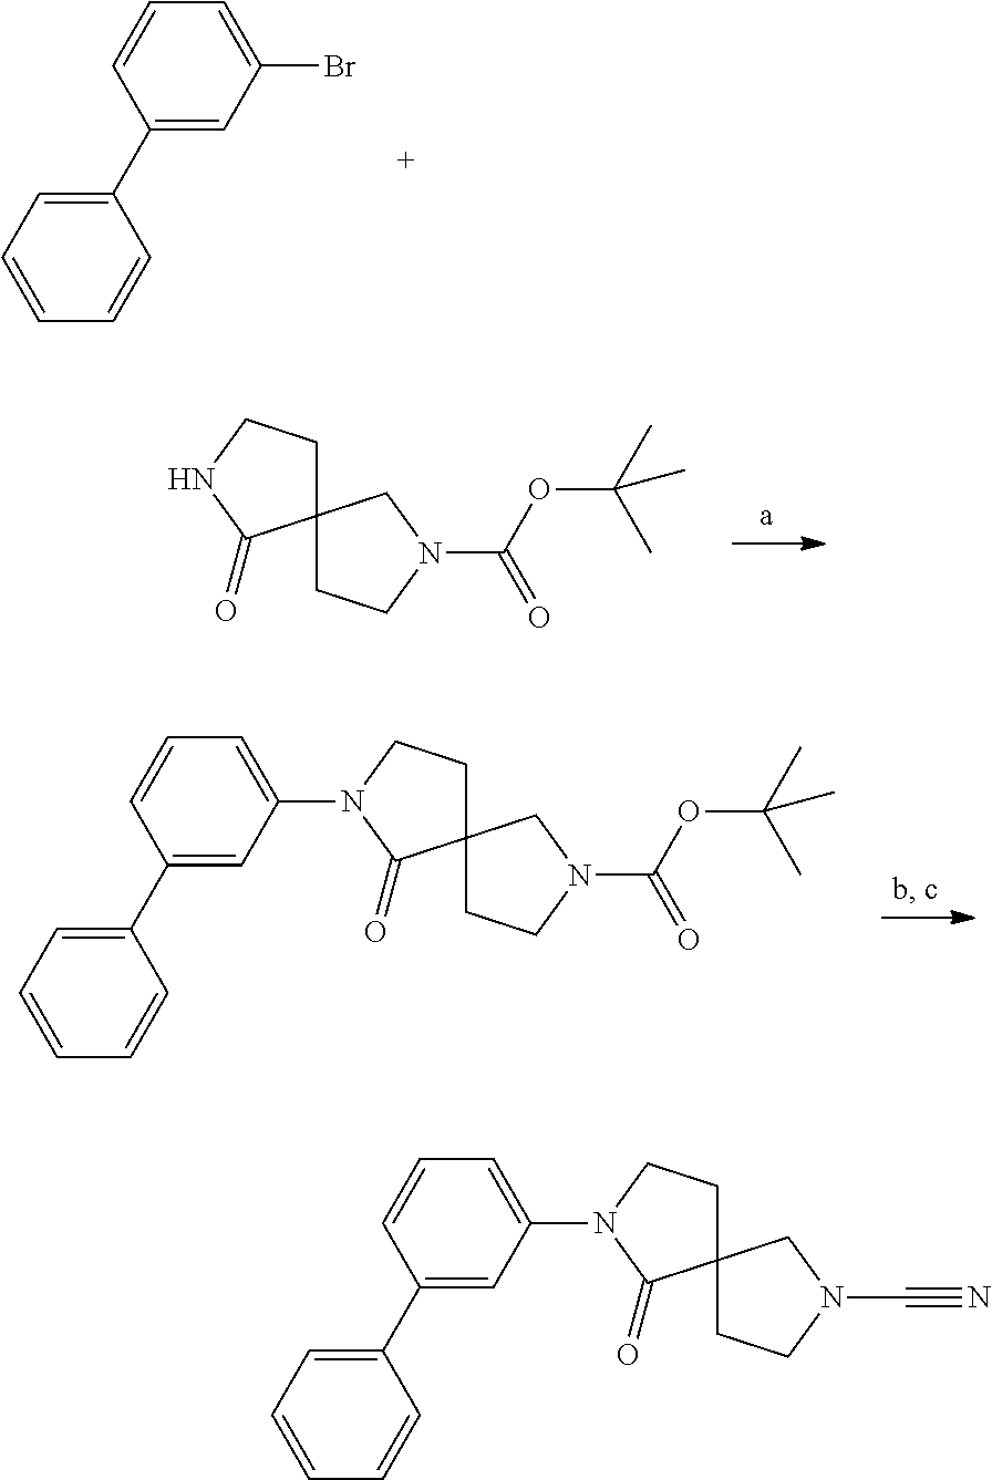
C1(C2=CC(Br)=CC=C2)=CC=CC=C1.C12(CCNC1=O)CCN(C(OC(C)(C)C)=O)C2.C12(CCN(C3=CC=CC(C4=CC=CC=C4)=C3)C1=O)CCN(C(OC(C)(C)C)=O)C2.C12(CCN(C3=CC=CC(C4=CC=CC=C4)=C3)C1=O)CCN(C#N)C2
